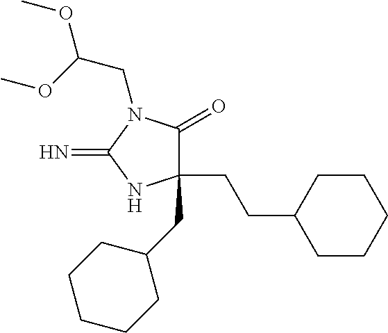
C1(CC2CCCCC2)(CCC2CCCCC2)C(=O)N(CC(OC)OC)C(=N)N1
